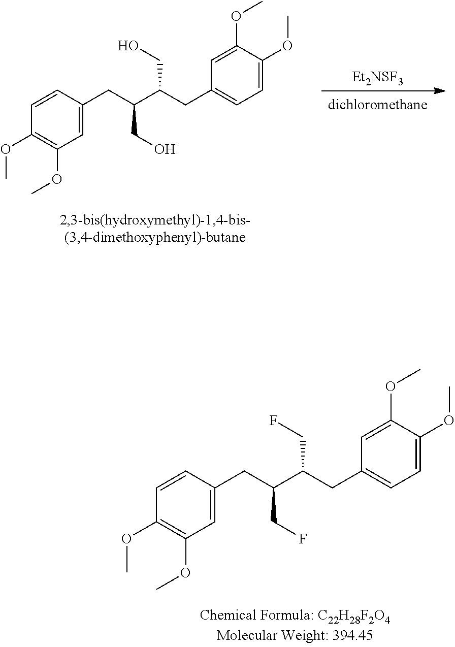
C1=CC(OC)=C(OC)C=C1CC(C(CC1=CC=C(OC)C(OC)=C1)CF)CF.C1=CC(OC)=C(OC)C=C1CC(C(CC1=CC=C(OC)C(OC)=C1)CO)CO.[Et2NSF3]
